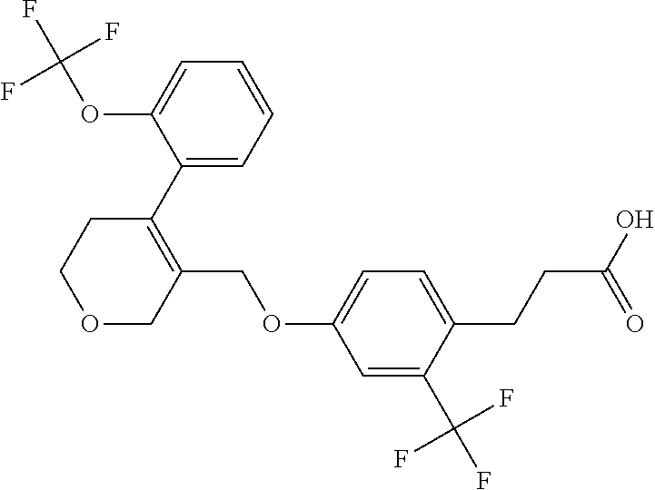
C(F)(F)(F)OC1=CC=CC=C1C1=C(COC2=CC=C(CCC(O)=O)C(C(F)(F)F)=C2)COCC1
